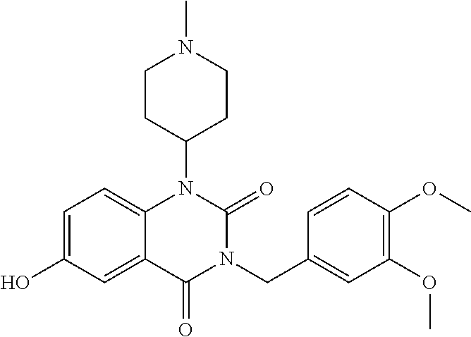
C1=C(O)C=C2C(=C1)N(C1CCN(C)CC1)C(=O)N(CC1=CC(OC)=C(OC)C=C1)C2=O
